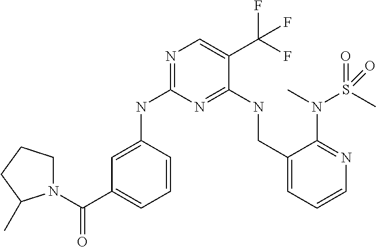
C1=C(NC2=NC=C(C(F)(F)F)C(NCC3=CC=CN=C3N(C)S(C)(=O)=O)=N2)C=CC=C1C(N1CCCC1C)=O
